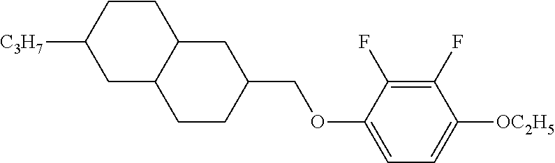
C1([C3H7])CC2C(CC1)CC(COC1=CC=C([OC2H5])C(F)=C1F)CC2
